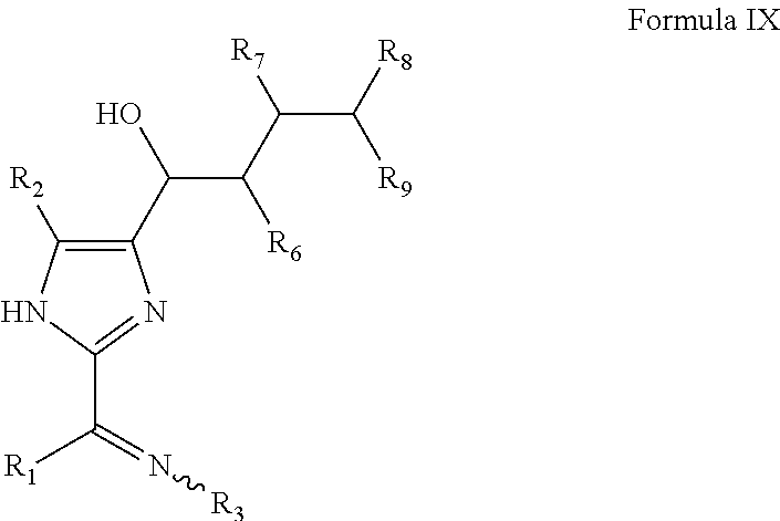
C1(C(O)C(C(C([R8])[R9])[R7])[R6])=C([R2])NC(C([R1])=N[R3])=N1
